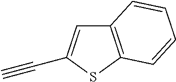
C12=C(SC(C#C)=C1)C=CC=C2
